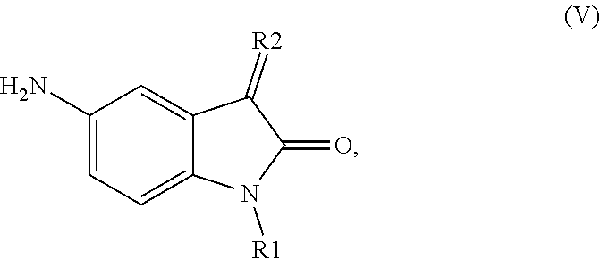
NC1=CC=C2C(=C1)C(=[R2])C(=O)N2[R1]
